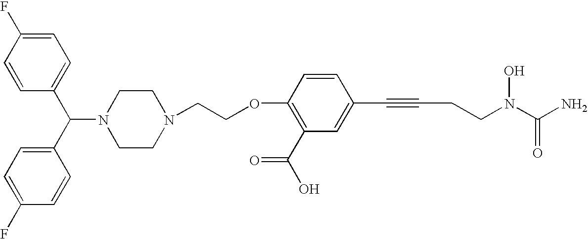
C1=CC(F)=CC=C1C(C1=CC=C(F)C=C1)N1CCN(CCOC2=C(C(O)=O)C=C(C#CCCN(C(N)=O)O)C=C2)CC1
